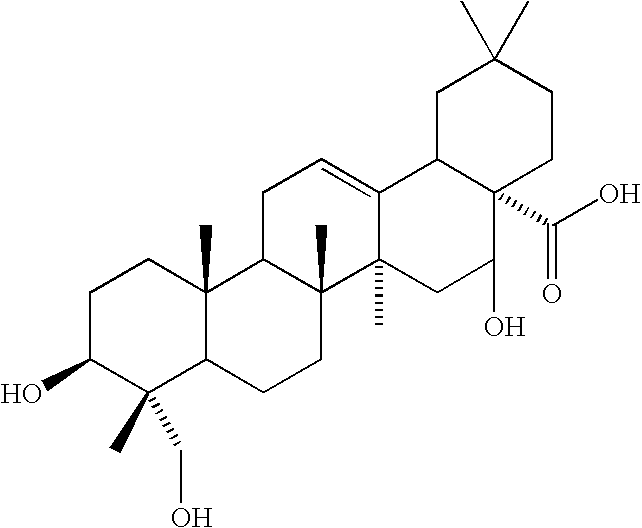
C1C(O)C(C)(CO)C2C(C)(C1)C1C(C)(CC2)C2(C)C(=CC1)C1C(C(O)=O)(C(O)C2)CCC(C)(C)C1
